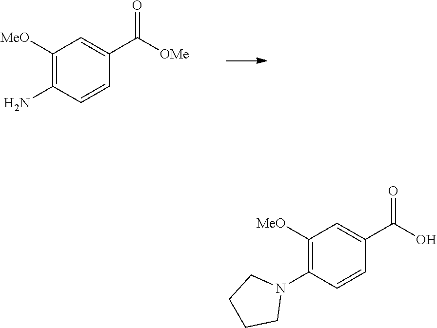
C1([MeO])=C(N)C=CC(C([OMe])=O)=C1.C1([MeO])=C(N2CCCC2)C=CC(C(O)=O)=C1
